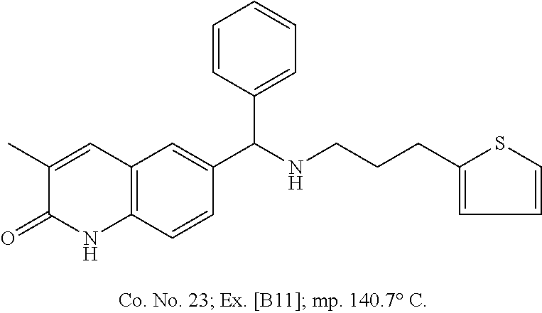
C1(C)=CC2=C(C=CC(C(NCCCC3=CC=CS3)C3=CC=CC=C3)=C2)NC1=O
